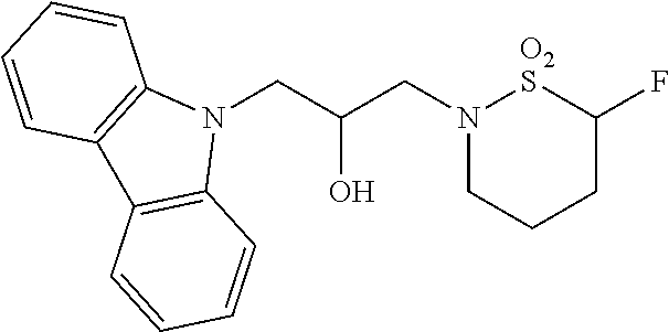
N1(CC(CN2CCCC(F)[O2S]2)O)C2=C(C3=C1C=CC=C3)C=CC=C2
